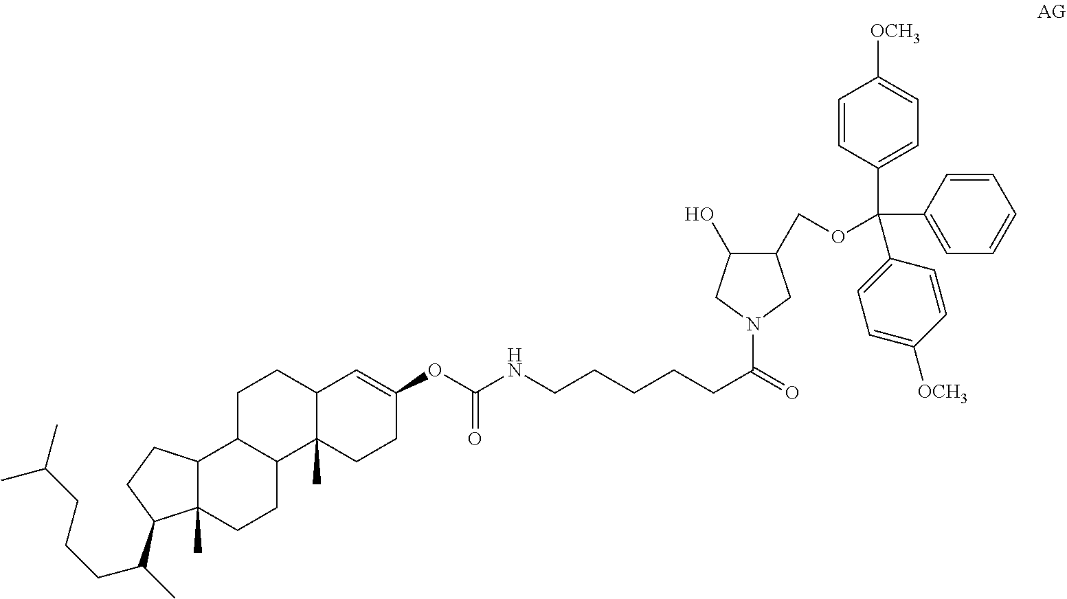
C1=CC(C(C2=CC=CC=C2)(C2=CC=C([OCH3])C=C2)OCC2C(O)CN(C(=O)CCCCCNC(OC3=CC4C(C)(CC3)C3C(CC4)C4C(C)(CC3)C(C(C)CCCC(C)C)CC4)=O)C2)=CC=C1[OCH3]
